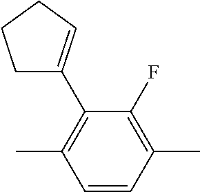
CC1=C(F)C(C2=CCCC2)=C(C)C=C1
